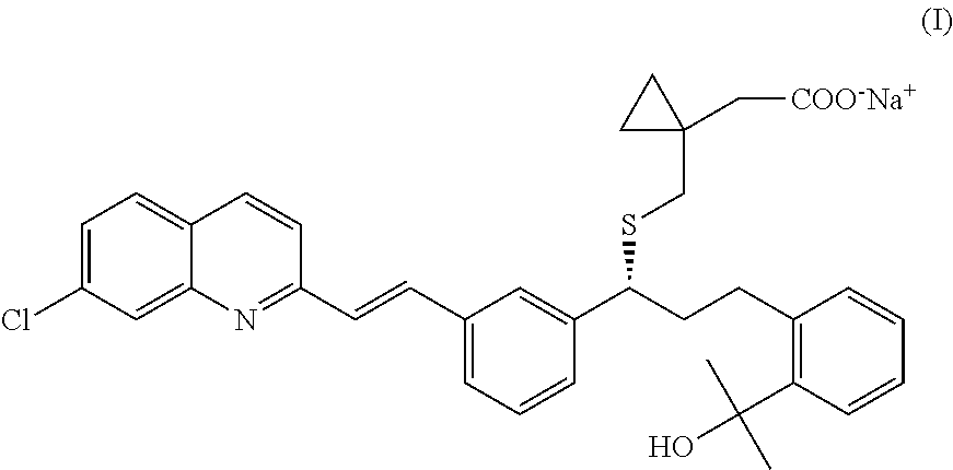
C1=C(Cl)C=C2C(=C1)C=CC(C=CC1=CC=CC(C(CCC3=C(C(O)(C)C)C=CC=C3)SCC3(C[COO-Na+])CC3)=C1)=N2
